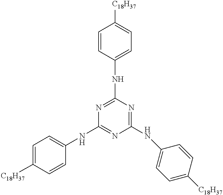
C1=CC(NC2=NC(NC3=CC=C([C18H37])C=C3)=NC(NC3=CC=C([C18H37])C=C3)=N2)=CC=C1[C18H37]
